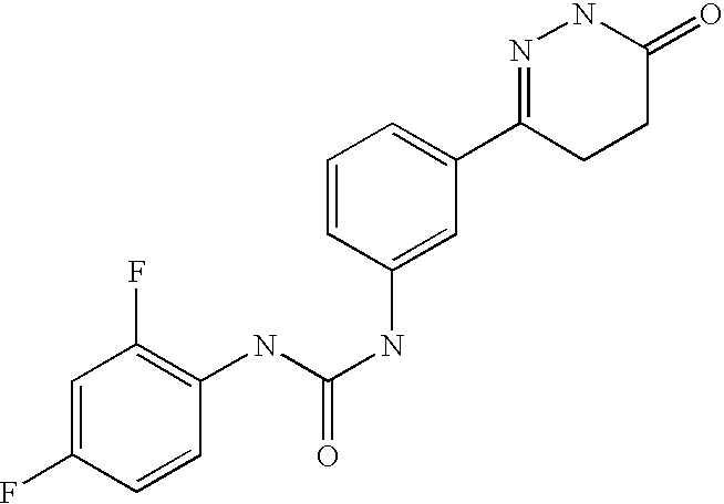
N(C(NC1=CC(C2=NNC(=O)CC2)=CC=C1)=O)C1=C(F)C=C(F)C=C1
